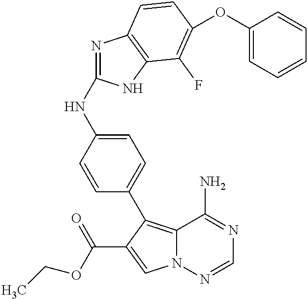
C12=C(C3=CC=C(NC4=NC5=C(N4)C(F)=C(OC4=CC=CC=C4)C=C5)C=C3)C(C(OCC)=O)=CN1N=CN=C2N
